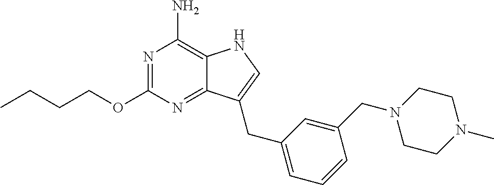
N1=C(OCCCC)N=C2C(=C1N)NC=C2CC1=CC=CC(CN2CCN(C)CC2)=C1
